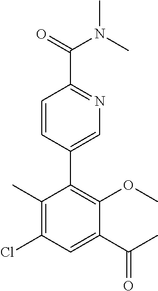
O=C(C)C1=CC(Cl)=C(C)C(C2=CN=C(C(N(C)C)=O)C=C2)=C1OC
